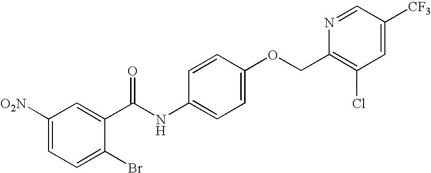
C1([O2N])=CC=C(Br)C(C(NC2=CC=C(OCC3=C(Cl)C=C([CF3])C=N3)C=C2)=O)=C1
